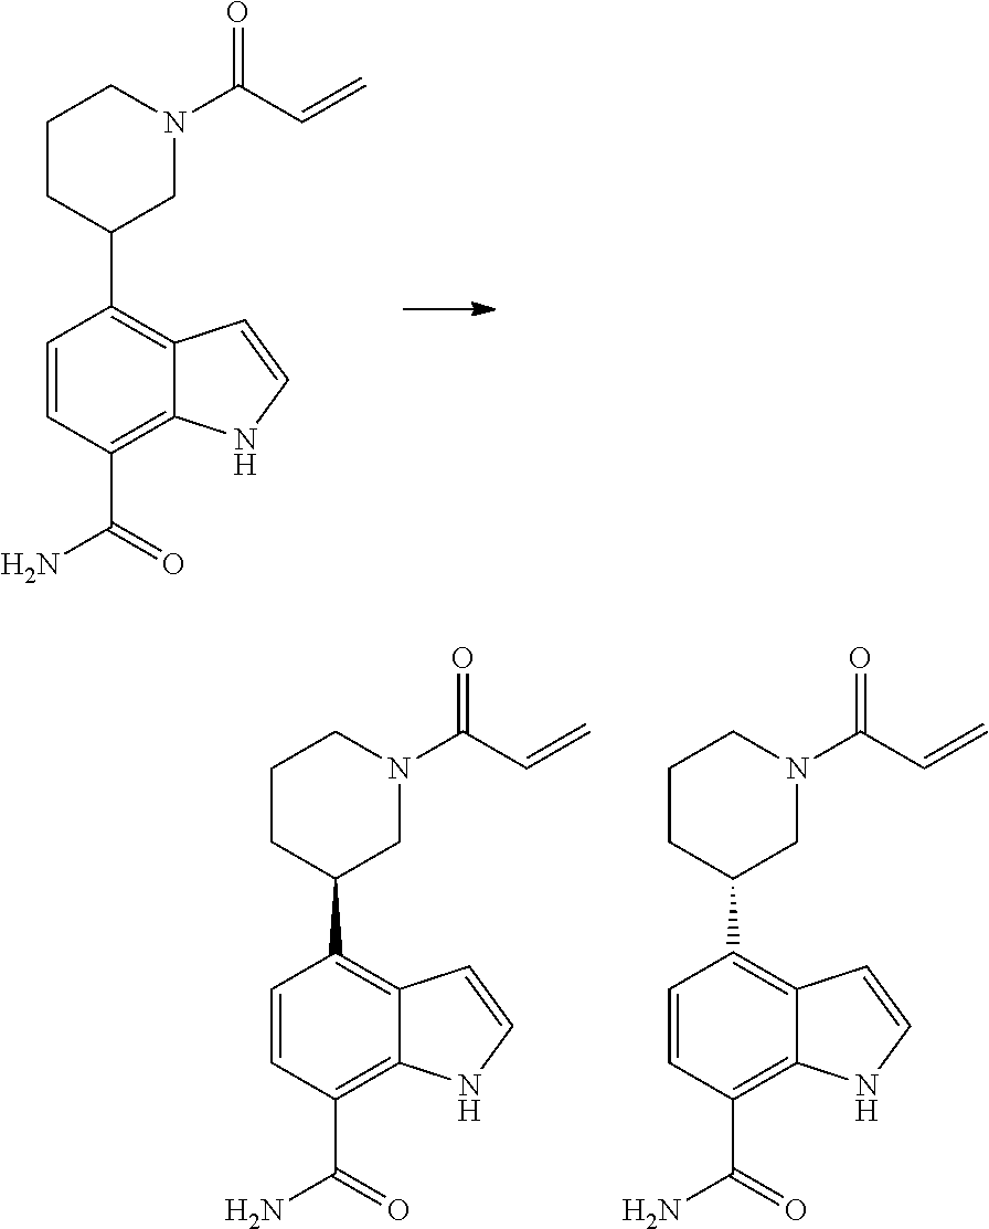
C1=CC(C(N)=O)=C2C(=C1C1CN(C(C=C)=O)CCC1)C=CN2.C1=CC(C(N)=O)=C2C(=C1C1CN(C(C=C)=O)CCC1)C=CN2.C1=CC(C(N)=O)=C2C(=C1C1CN(C(C=C)=O)CCC1)C=CN2
